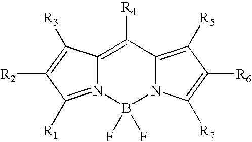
C12=C([R4])C3=C([R5])C([R6])=C([R7])N3B(F)(F)N1=C([R1])C([R2])=C2[R3]
